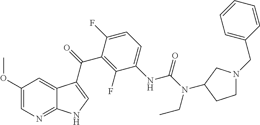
C12=CC(OC)=CN=C1NC=C2C(=O)C1=C(F)C(NC(N(CC)C2CN(CC3=CC=CC=C3)CC2)=O)=CC=C1F
